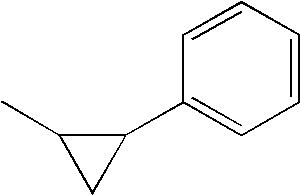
C1(C2C(C)C2)=CC=CC=C1
